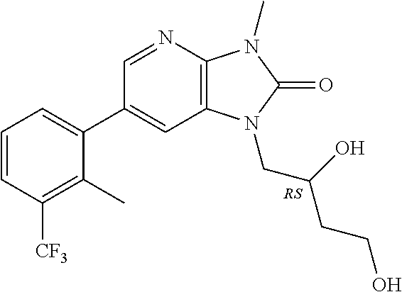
C1(C2=CC=CC([CF3])=C2C)=CC2=C(N=C1)N(C)C(=O)N2CC(O)CCO
